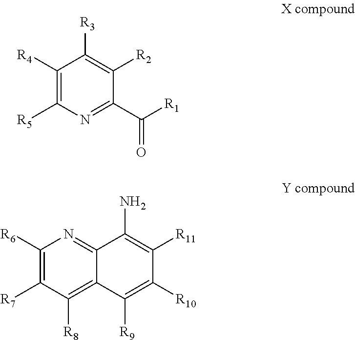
C1([R4])=C([R5])N=C(C([R1])=O)C([R2])=C1[R3].C1([R6])=C([R7])C([R8])=C2C(=N1)C(N)=C([R11])C([R10])=C2[R9]
